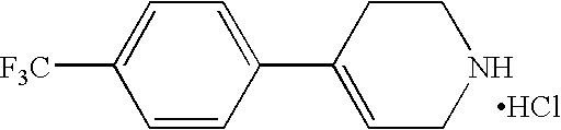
C1=C([F3C])C=CC(C2=CCNCC2)=C1.Cl
